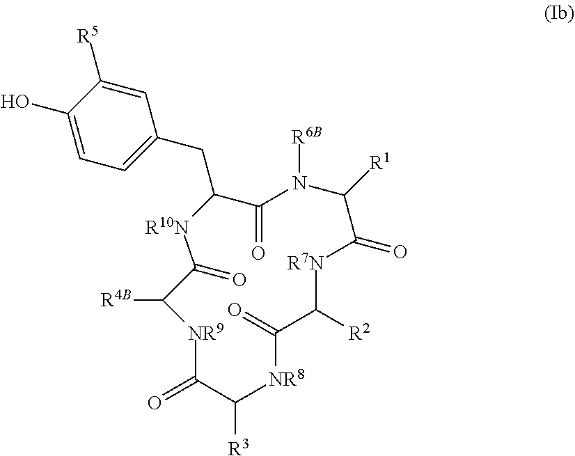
[R5]C1=CC(CC2C(=O)N([R6B])C([R1])C(=O)[R7N]C([R2])C(=O)[NR8]C([R3])C(=O)[NR9]C([R4B])C(=O)[R10N]2)=CC=C1O
